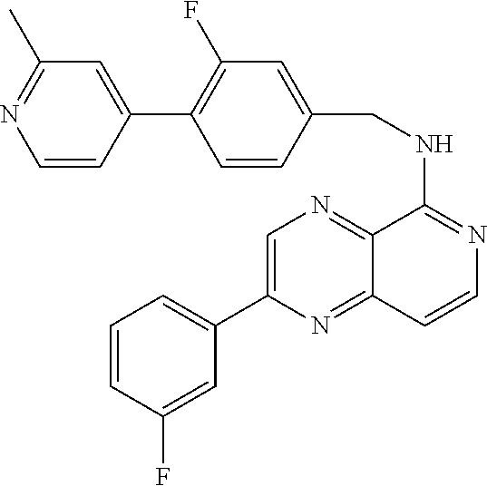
C1=CC(F)=CC(C2=CN=C3C(=N2)C=CN=C3NCC2=CC(F)=C(C3=CC(C)=NC=C3)C=C2)=C1
